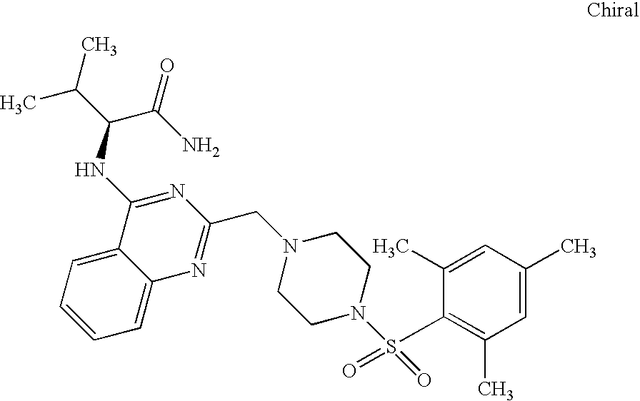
C1=CC=C2C(=C1)C(NC(C(C)C)C(N)=O)=NC(CN1CCN(S(=O)(C3=C(C)C=C(C)C=C3C)=O)CC1)=N2
